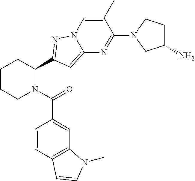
C1CCN(C(=O)C2=CC3=C(C=C2)C=CN3C)C(C2=NN3C(=C2)N=C(N2CC(N)CC2)C(C)=C3)C1
